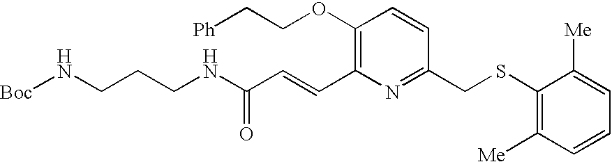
[Boc]NCCCNC(C=CC1=C(OCC[Ph])C=CC(CSC2=C([Me])C=CC=C2[Me])=N1)=O
